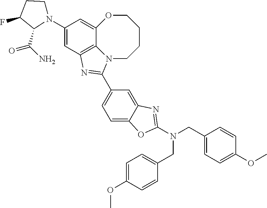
C1=C2C(=CC(C3=NC4=C5C(=CC(N6CCC(F)C6C(N)=O)=C4)OCCCCN53)=C1)N=C(N(CC1=CC=C(OC)C=C1)CC1=CC=C(OC)C=C1)O2
